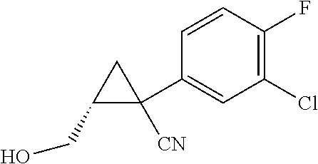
C1=CC(F)=C(Cl)C=C1C1([CN])CC1CO
